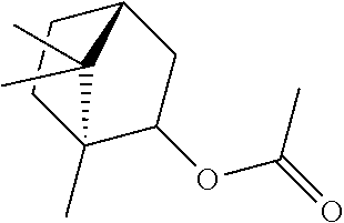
C1CC2(C)C(OC(=O)C)CC1C2(C)C
